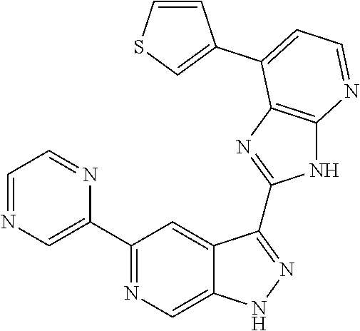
C1(C2=NC=C3C(=C2)C(C2=NC4=C(N2)N=CC=C4C2=CSC=C2)=NN3)=CN=CC=N1
